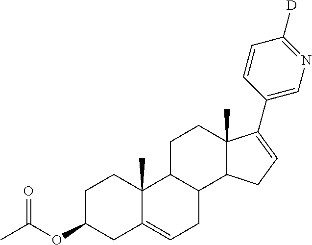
C1C(OC(C)=O)CC2=CCC3C(C2(C)C1)CCC1(C)C3CC=C1C1=CN=C([D])C=C1
